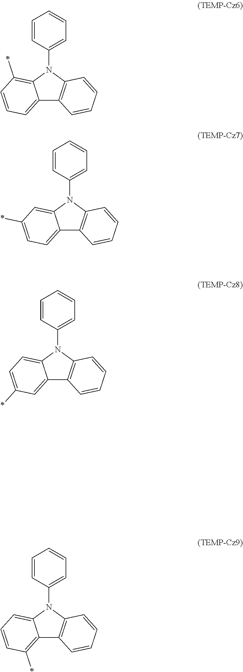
C12=CC=CC(*)=C1N(C1=CC=CC=C1)C1=C2C=CC=C1.C12=CC=C(*)C=C1N(C1=CC=CC=C1)C1=C2C=CC=C1.C12=CC(*)=CC=C1N(C1=CC=CC=C1)C1=C2C=CC=C1.C12=C(*)C=CC=C1N(C1=CC=CC=C1)C1=C2C=CC=C1
